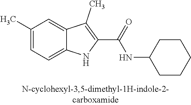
C12=CC=C(C)C=C1C(C)=C(C(=O)NC1CCCCC1)N2
